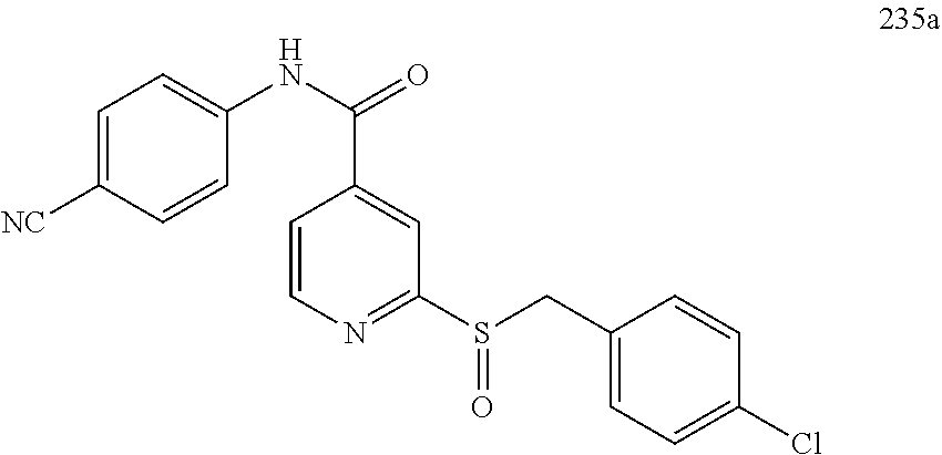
C1=C([NC])C=CC(NC(C2=CC(S(CC3=CC=C(Cl)C=C3)=O)=NC=C2)=O)=C1
